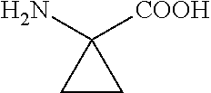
NC1([COOH])CC1
